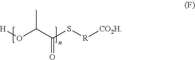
O(C(C(S[R][CO2H])=O)C)[H]
